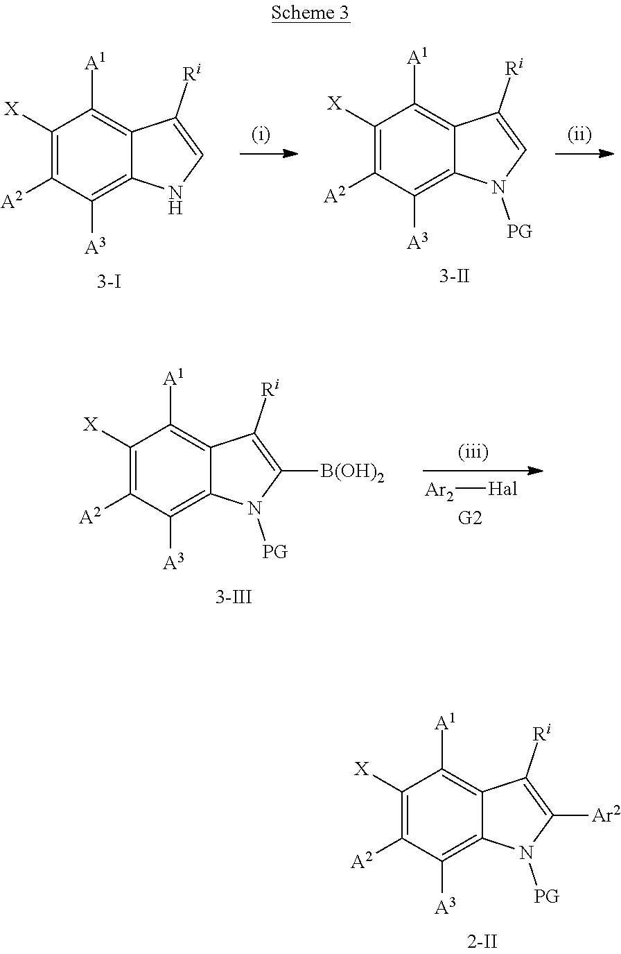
C1([X])=C([A2])C([A3])=C2C(=C1[A1])C([Ri])=C([Ar2])N2[PG].C1([X])=C([A2])C([A3])=C2C(=C1[A1])C([Ri])=C([B(OH)2])N2[PG].[Ar2][Hal].C1([X])=C([A2])C([A3])=C2C(=C1[A1])C([Ri])=CN2.C1([X])=C([A2])C([A3])=C2C(=C1[A1])C([Ri])=CN2[PG]
